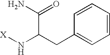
[X]NC(CC1=CC=CC=C1)C(N)=O
